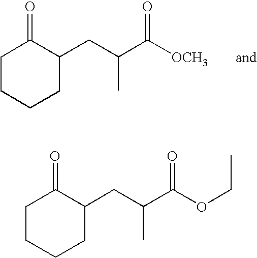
C1CCCC(CC(C([OCH3])=O)C)C1=O.C1CCCC(CC(C(OCC)=O)C)C1=O
